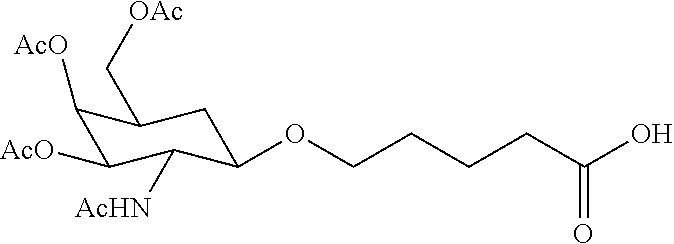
C1([AcO])C([AcO])C([AcHN])C(OCCCCC(O)=O)CC1C[OAc]
